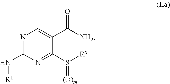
N1=C(N[R1])N=C(S([Rx])=[(O)m])C(C([NH2])=O)=C1
